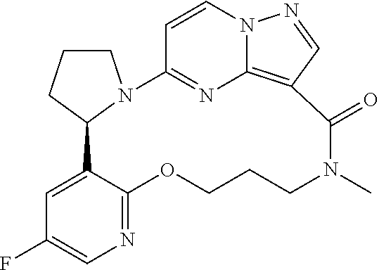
C1CCC2N1C1=NC3=C(C(=O)N(C)CCCOC4=NC=C(F)C=C24)C=NN3C=C1
